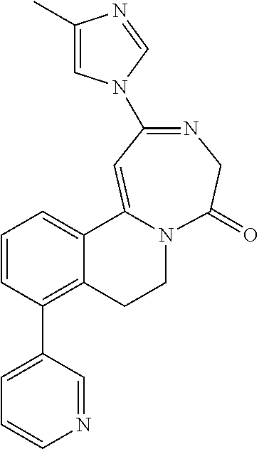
C1(C)=CN(C2=NCC(=O)N3CCC4=C(C5=CC=CN=C5)C=CC=C4C3=C2)C=N1
